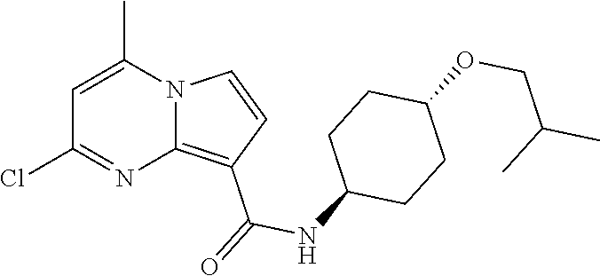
C12=C(C(=O)NC3CCC(OCC(C)C)CC3)C=CN1C(C)=CC(Cl)=N2
